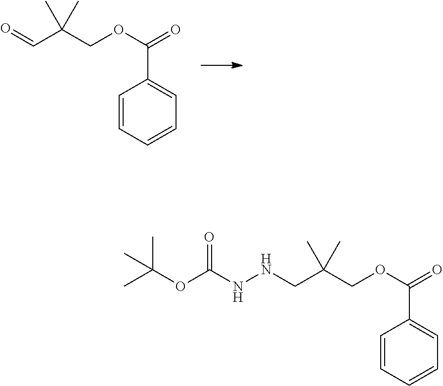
C1=CC=CC=C1C(OCC(C=O)(C)C)=O.N(CC(COC(C1=CC=CC=C1)=O)(C)C)NC(OC(C)(C)C)=O
